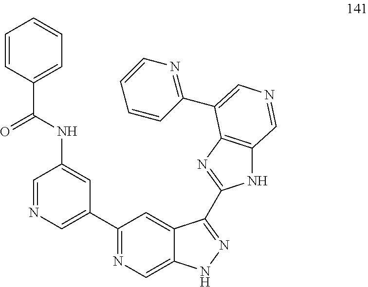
C1=CC=CC=C1C(NC1=CC(C2=NC=C3C(=C2)C(C2=NC4=C(N2)C=NC=C4C2=NC=CC=C2)=NN3)=CN=C1)=O
